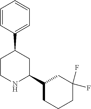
C1=CC(C2CCNC(C3CCCC(F)(F)C3)C2)=CC=C1
